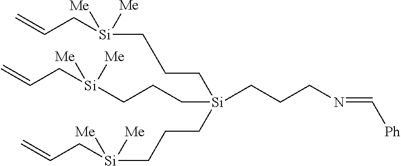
C(C[Si](CCC[Si]([Me])(CC=C)[Me])(CCCN=C[Ph])CCC[Si]([Me])(CC=C)[Me])C[Si]([Me])(CC=C)[Me]
